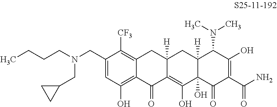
C1=C(CN(CC2CC2)CCCC)C([CF3])=C2C(=C1O)C(=O)C1=C(O)C3(O)C([H])(CC1([H])C2)C(N(C)C)C(O)=C(C(N)=O)C3=O
